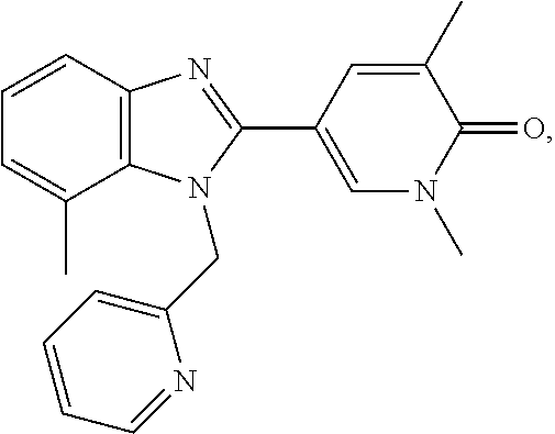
C1=C(C)C2=C(C=C1)N=C(C1=CN(C)C(=O)C(C)=C1)N2CC1=CC=CC=N1
